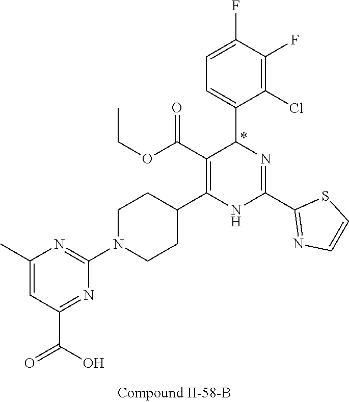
C1(F)=C(Cl)C(C2N=C(C3=NC=CS3)NC(C3CCN(C4=NC(C)=CC(C(=O)O)=N4)CC3)=C2C(OCC)=O)=CC=C1F
